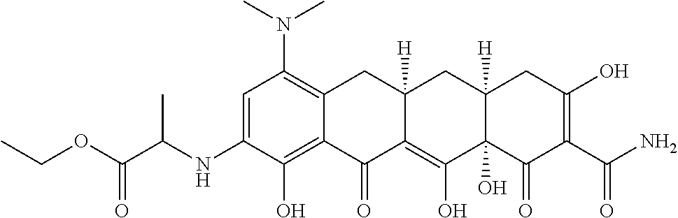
C1=C(NC(C(OCC)=O)C)C(O)=C2C(=C1N(C)C)CC1([H])C(=C(O)C3(O)C([H])(C1)CC(O)=C(C(N)=O)C3=O)C2=O
